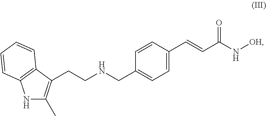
C(CNCC1=CC=C(C=CC(N[OH])=O)C=C1)C1=C(C)NC2=C1C=CC=C2
